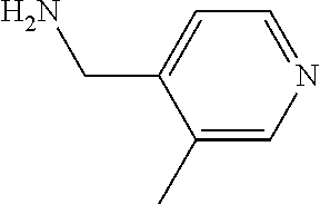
C1(CN)=CC=NC=C1C
